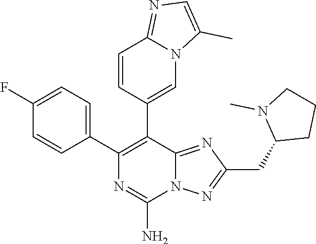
C1(C2=C(C3=CN4C(=NC=C4C)C=C3)C3=NC(CC4CCCN4C)=NN3C(N)=N2)=CC=C(F)C=C1
